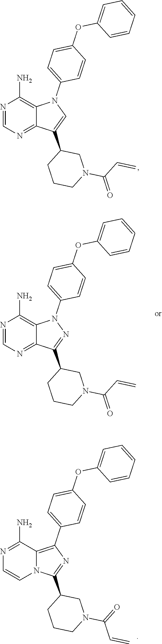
N1=C(N)C2=C(C3=CC=C(OC4=CC=CC=C4)C=C3)N=C(C3CCCN(C(=O)C=C)C3)N2C=C1.N1=CN=C2C(=C1N)N(C1=CC=C(OC3=CC=CC=C3)C=C1)C=C2C1CCCN(C(C=C)=O)C1.N1=CN=C2C(=C1N)N(C1=CC=C(OC3=CC=CC=C3)C=C1)N=C2C1CCCN(C(C=C)=O)C1
